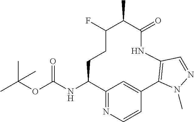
C12=NC=CC(=C1)C1=C(NC(=O)C(C)C(F)CCC2NC(OC(C)(C)C)=O)C=NN1C
